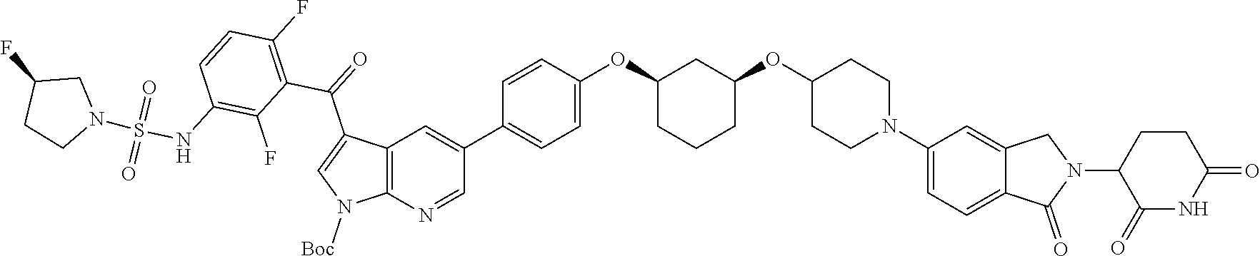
C12=C(N=CC(C3=CC=C(OC4CCCC(OC5CCN(C6=CC=C7C(=C6)CN(C6C(=O)NC(=O)CC6)C7=O)CC5)C4)C=C3)=C1)N([Boc])C=C2C(=O)C1=C(F)C=CC(NS(N2CC(F)CC2)(=O)=O)=C1F
